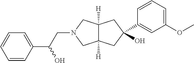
C(N1CC2([H])C([H])(C1)CC(O)(C1=CC(OC)=CC=C1)C2)C(C1=CC=CC=C1)O
